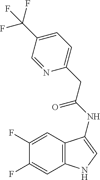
C1(F)=CC2=C(C=C1F)NC=C2NC(=O)CC1=CC=C(C(F)(F)F)C=N1
